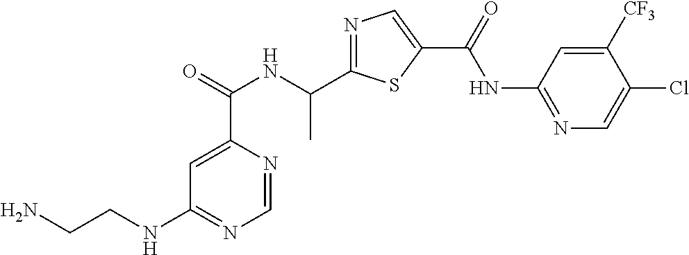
N1=C(C(NC(C2=CC(NCCN)=NC=N2)=O)C)SC(C(=O)NC2=NC=C(Cl)C([CF3])=C2)=C1
